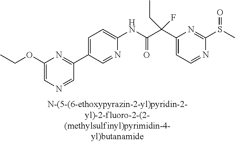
C1(NC(C(C2=CC=NC(S(C)=O)=N2)(F)CC)=O)=CC=C(C2=NC(OCC)=CN=C2)C=N1
